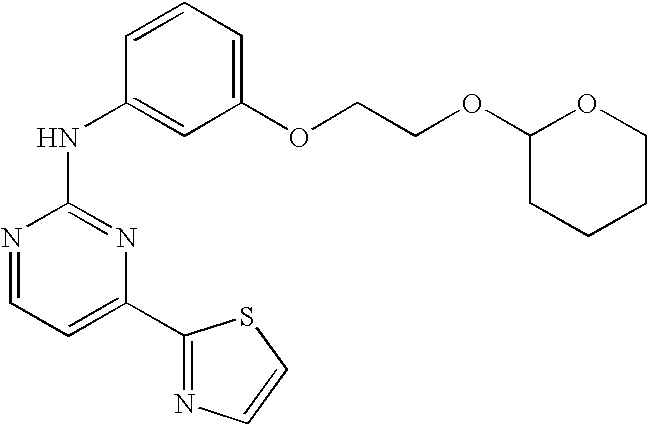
N1=CC=C(C2=NC=CS2)N=C1NC1=CC(OCCOC2CCCCO2)=CC=C1
